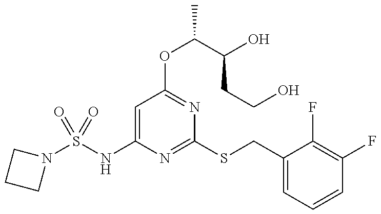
C1=C(NS(N2CCC2)(=O)=O)N=C(SCC2=CC=CC(F)=C2F)N=C1OC(C(O)CCO)C
